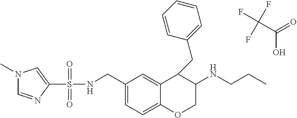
N1(C)C=NC(S(NCC2=CC=C3C(=C2)C(CC2=CC=CC=C2)C(NCCC)CO3)(=O)=O)=C1.C(C(=O)O)(F)(F)F
